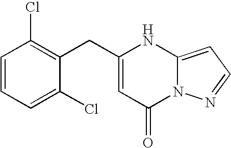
C1(CC2=C(Cl)C=CC=C2Cl)=CC(=O)N2C(=CC=N2)N1
